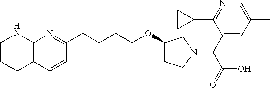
C1CCC2=C(N1)N=C(CCCCOC1CCN(C(C3=CC(C)=CN=C3C3CC3)C(=O)O)C1)C=C2
